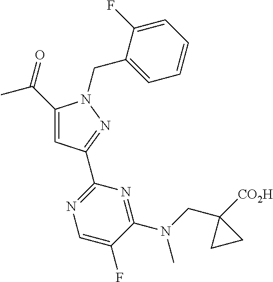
C1(C(=O)C)=CC(C2=NC=C(F)C(N(CC3([CO2H])CC3)C)=N2)=NN1CC1=CC=CC=C1F
